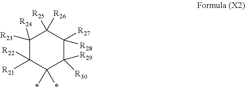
C1([R23])([R24])C([R22])([R21])C(*)(*)C([R29])([R30])C([R27])([R28])C1([R26])[R25]
